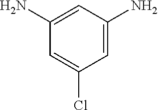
C1=C(Cl)C=C(N)C=C1N
